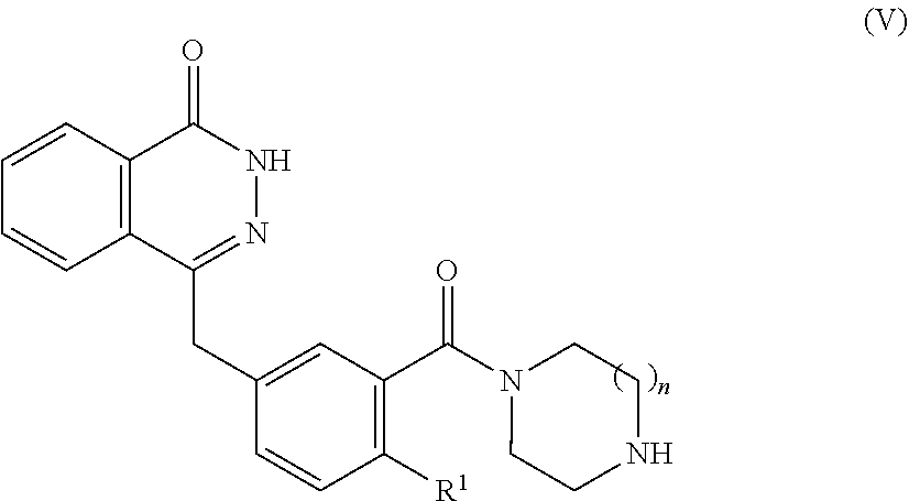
C1=CC2=C(C=C1)C(CC1=CC(C(N3CCNCC3)=O)=C([R1])C=C1)=NNC2=O
